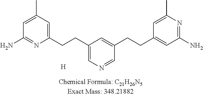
C1=C(C)C=C(CCC2=CN=CC(CCC3=CC(N)=NC(C)=C3)=C2)N=C1N.[H]
